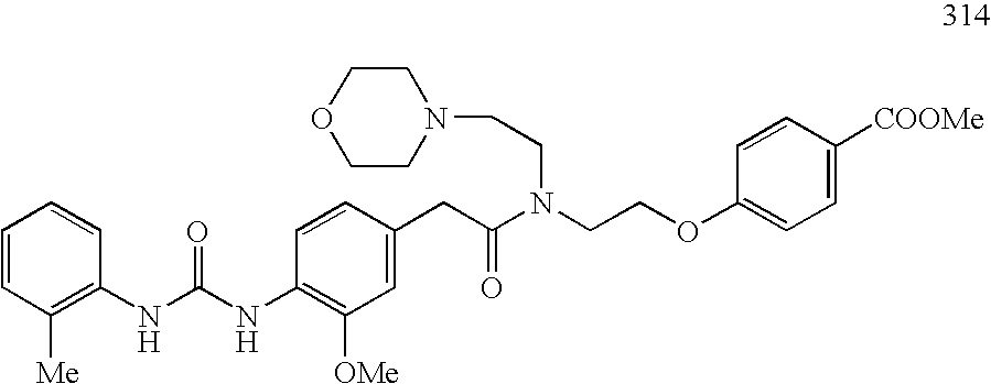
O(CCN(C(CC1=CC([OMe])=C(NC(=O)NC2=C([Me])C=CC=C2)C=C1)=O)CCN1CCOCC1)C1=CC=C([COOMe])C=C1
